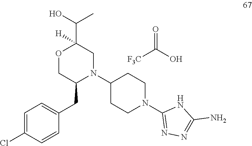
C(O)(=O)[F3C].CC(C1([H])OCC(CC2=CC=C(Cl)C=C2)N(C2CCN(C3=NN=C(N)N3)CC2)C1)O
